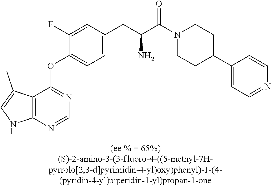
C1(F)=CC(CC(C(N2CCC(C3=CC=NC=C3)CC2)=O)N)=CC=C1OC1=NC=NC2=C1C(C)=CN2
